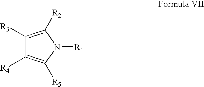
[R4]C1=C([R5])N([R1])C([R2])=C1[R3]
